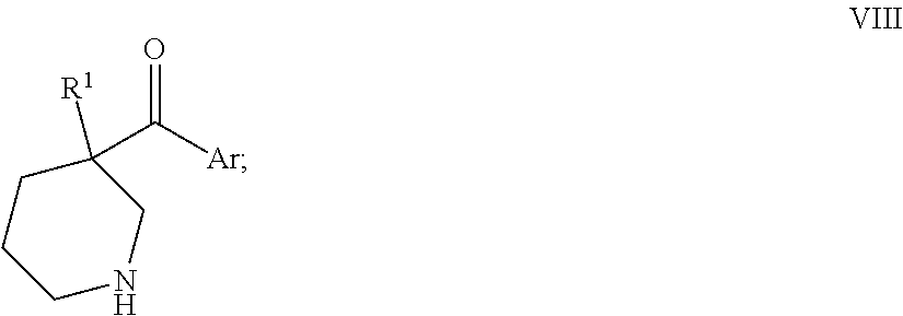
C1(C([Ar])=O)([R1])CCCNC1
